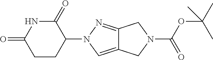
C12=CN(C3C(=O)NC(=O)CC3)N=C1CN(C(OC(C)(C)C)=O)C2
